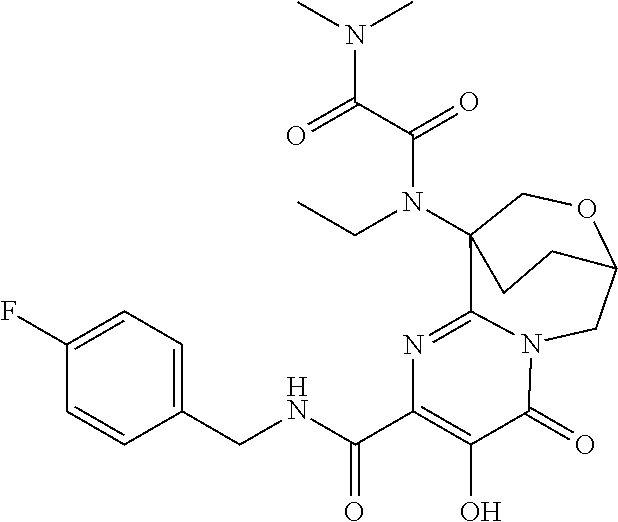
N1=C2C3(N(CC)C(=O)C(=O)N(C)C)COC(CN2C(=O)C(O)=C1C(NCC1=CC=C(F)C=C1)=O)CC3
